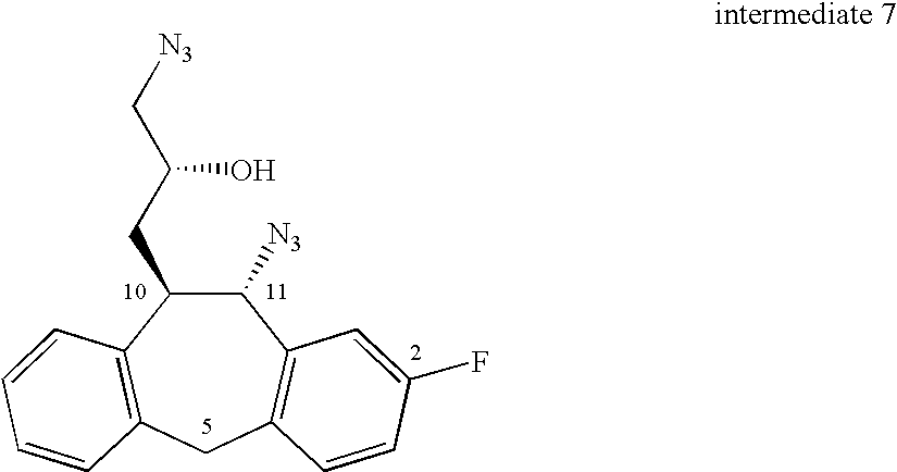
C1([N3])C(CC(O)C[N3])C2=C(CC3=C1C=C(F)C=C3)C=CC=C2
